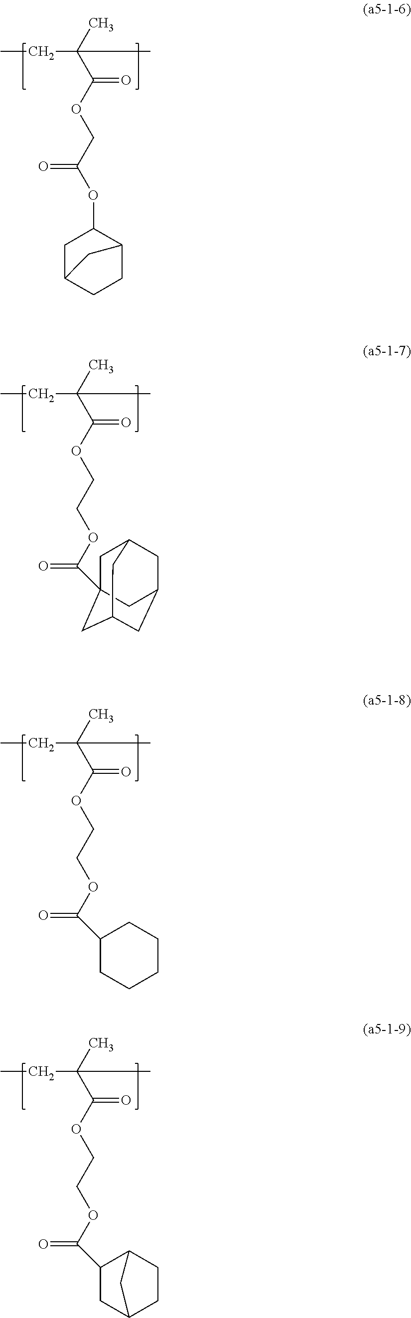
CCC(C)(C(OCC(OC1C2CCC(C1)C2)=O)=O)C.CCC(C)(C(OCCOC(C12CC3CC(CC(C1)C3)C2)=O)=O)C.CCC(C)(C(OCCOC(C1CCCCC1)=O)=O)C.CCC(C)(C(OCCOC(=O)C1CC2CCC1C2)=O)C
